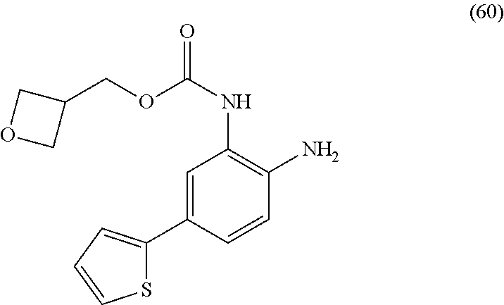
O(C(NC1=C(N)C=CC(C2=CC=CS2)=C1)=O)CC1COC1
